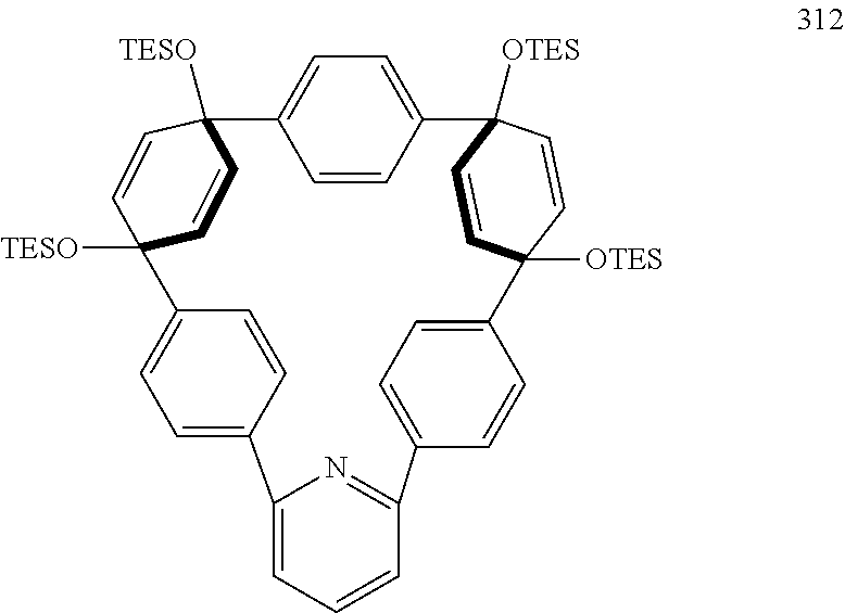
C1=CC2([OTES])C=CC1([OTES])C1=CC=C(C3([TESO])C=CC([TESO])(C=C3)C3=CC=C(C=C3)C3=CC=CC(=N3)C3=CC=C2C=C3)C=C1
